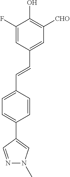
C1=C(F)C(O)=C([CHO])C=C1C=CC1=CC=C(C2=CN(C)N=C2)C=C1
